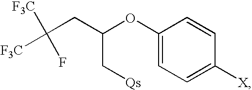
C1(OC(CC([F3C])(F)[F3C])C[Qs])=CC=C([X])C=C1
